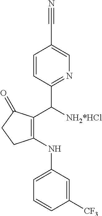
C1=CC(C([NH2*HCl])C2=C(NC3=CC=CC([CF3])=C3)CCC2=O)=NC=C1C#N
